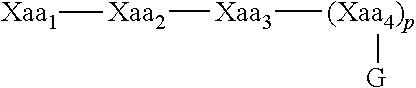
[(Xaa4)p]([Xaa3][Xaa2][Xaa1])[G]
